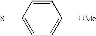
C1=CC(S)=CC=C1[OMe]
